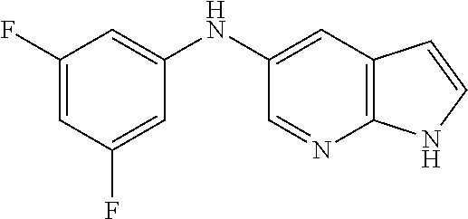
C1(NC2=CC(F)=CC(F)=C2)=CC2=C(N=C1)NC=C2
